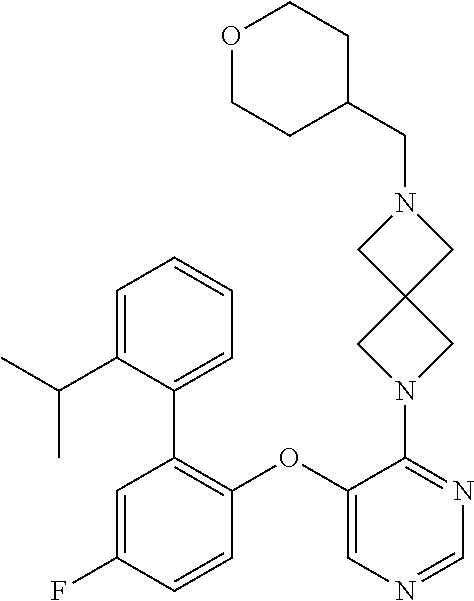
C1=C(F)C=CC(OC2=CN=CN=C2N2CC3(C2)CN(CC2CCOCC2)C3)=C1C1=CC=CC=C1C(C)C
